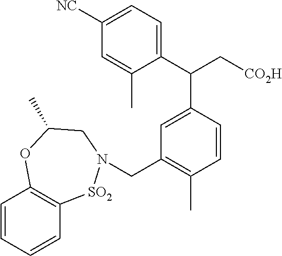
C1([NC])=CC=C(C(C2=CC(CN3[SO2]C4=C(C=CC=C4)OC(C)C3)=C(C)C=C2)C[CO2H])C(C)=C1
